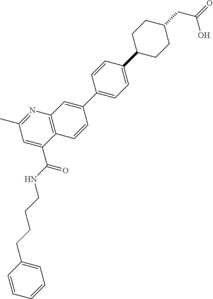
N(C(=O)C1=CC(C)=NC2=C1C=CC(C1=CC=C(C3CCC(CC(=O)O)CC3)C=C1)=C2)CCCCC1=CC=CC=C1
